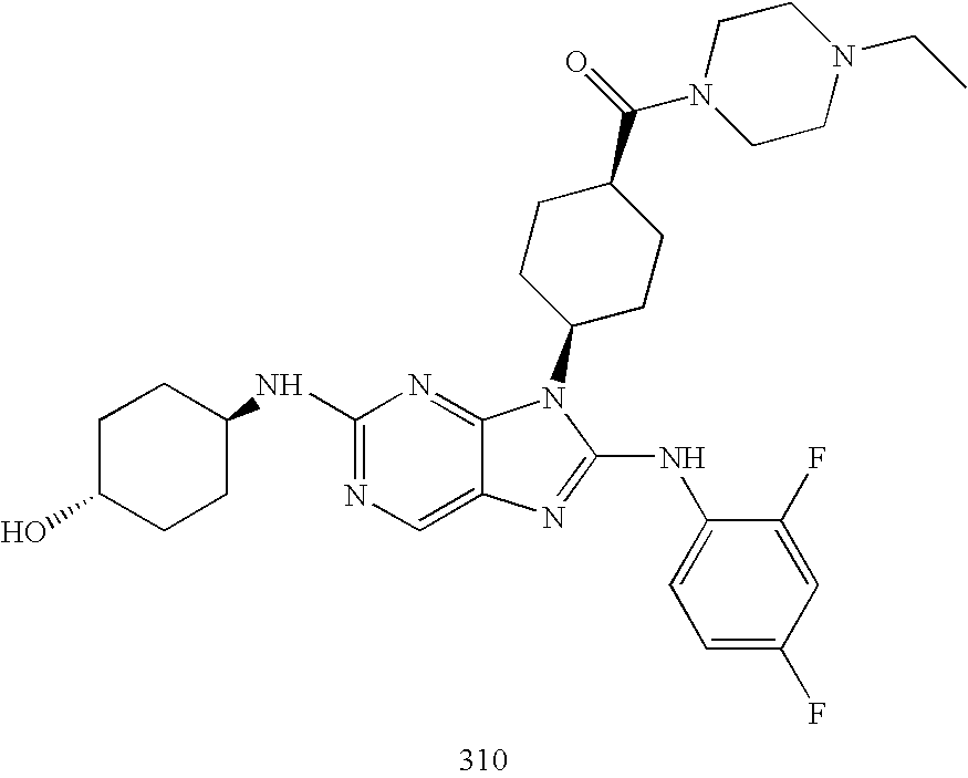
C1(NC2CCC(O)CC2)=NC=C2C(=N1)N(C1CCC(C(N3CCN(CC)CC3)=O)CC1)C(NC1=CC=C(F)C=C1F)=N2
